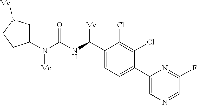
C1(N(C(NC(C2=CC=C(C3=CN=CC(F)=N3)C(Cl)=C2Cl)[Me])=O)[Me])CN([Me])CC1
